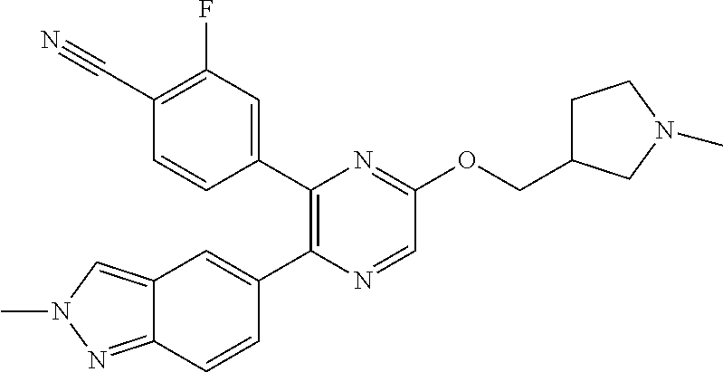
C12=NN(C)C=C1C=C(C1=C(C3=CC(F)=C(C#N)C=C3)N=C(OCC3CCN(C)C3)C=N1)C=C2
